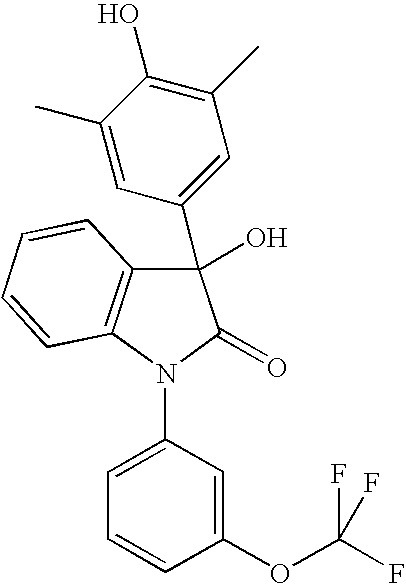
C12=C(N(C3=CC=CC(OC(F)(F)F)=C3)C(=O)C1(C1=CC(C)=C(O)C(C)=C1)O)C=CC=C2
